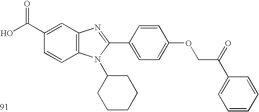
OC(C1=CC2=C(C=C1)N(C1CCCCC1)C(C1=CC=C(OCC(C3=CC=CC=C3)=O)C=C1)=N2)=O
